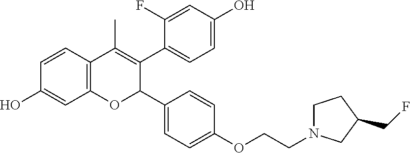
C12=C(C=CC(O)=C1)C(C)=C(C1=CC=C(O)C=C1F)C(C1=CC=C(OCCN3CCC(CF)C3)C=C1)O2
